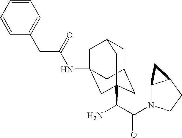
C1C2CC3(C(C(=O)N4C5C(CC4)C5)N)CC(NC(CC4=CC=CC=C4)=O)(CC1C3)C2
